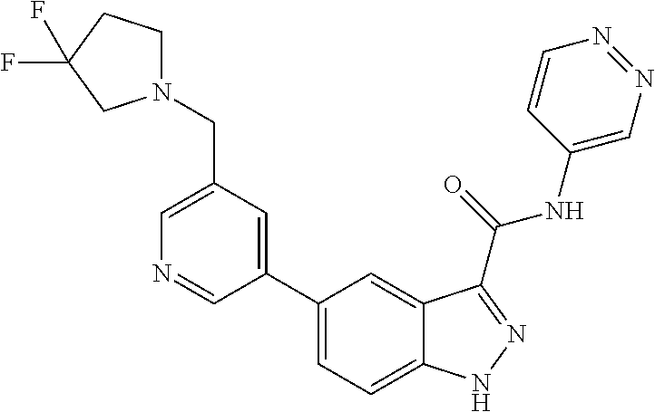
C1(CN2CCC(F)(F)C2)=CN=CC(C2=CC=C3C(=C2)C(C(NC2=CN=NC=C2)=O)=NN3)=C1
